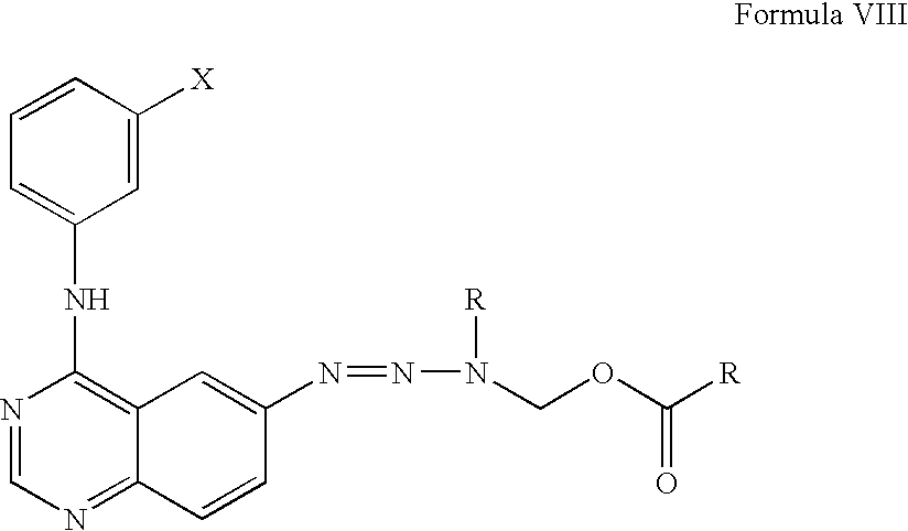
C1=CC([X])=CC(NC2=C3C(=NC=N2)C=CC(N=NN([R])COC([R])=O)=C3)=C1
